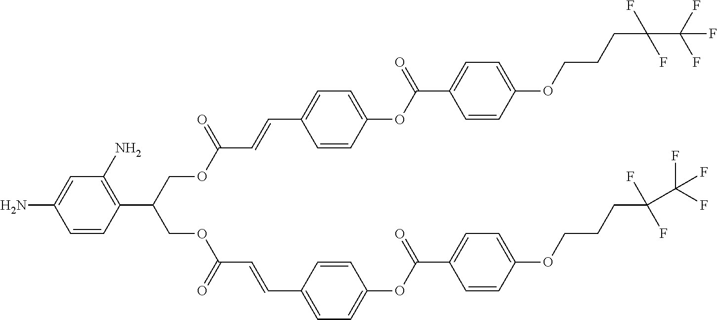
C(F)(F)(CCCOC1=CC=C(C(=O)OC2=CC=C(C=CC(=O)OCC(C3=C(N)C=C(N)C=C3)COC(C=CC3=CC=C(OC(C4=CC=C(OCCCC(C(F)(F)F)(F)F)C=C4)=O)C=C3)=O)C=C2)C=C1)C(F)(F)F
